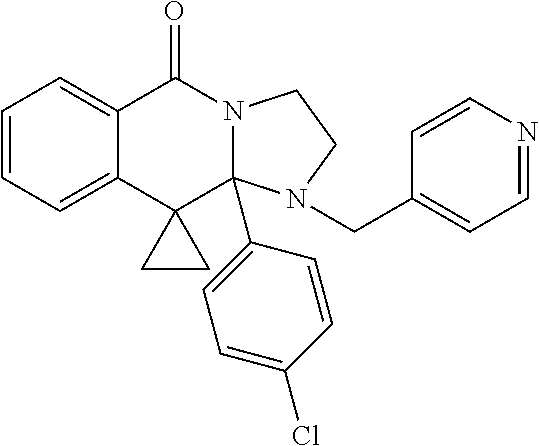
C1=CC=C2C(=C1)C(=O)N1C(C3=CC=C(Cl)C=C3)(C23CC3)N(CC2=CC=NC=C2)CC1
